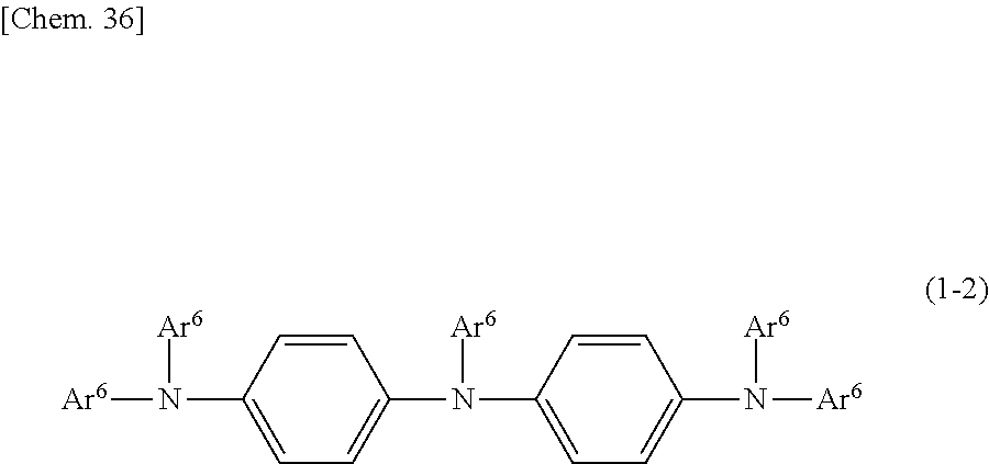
[Ar6]N([Ar6])C1=CC=C(N([Ar6])C2=CC=C(N([Ar6])[Ar6])C=C2)C=C1
